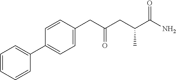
C1=CC=CC(C2=CC=C(CC(CC(C(N)=O)C)=O)C=C2)=C1
